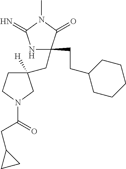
N1C(CCC2CCCCC2)(CC2([H])CCN(C(=O)CC3CC3)C2)C(=O)N(C)C1=N
